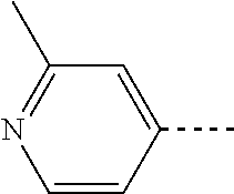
C1=CC(C)=CC(C)=N1
